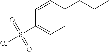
ClS(=O)(=O)C1=CC=C(CCC)C=C1
